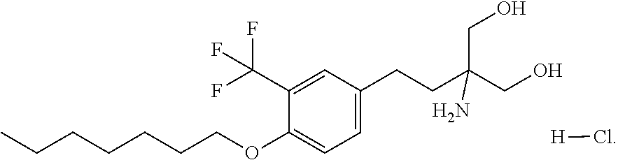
CCCCCCCOC1=CC=C(CCC(CO)(CO)N)C=C1C(F)(F)F.[H]Cl
